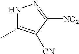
N1C(C)=C([CN])C([NO2])=N1
